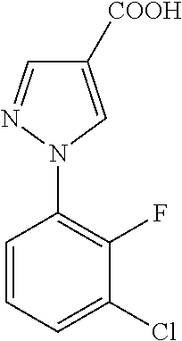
C1(Cl)=CC=CC(N2C=C([COOH])C=N2)=C1F
